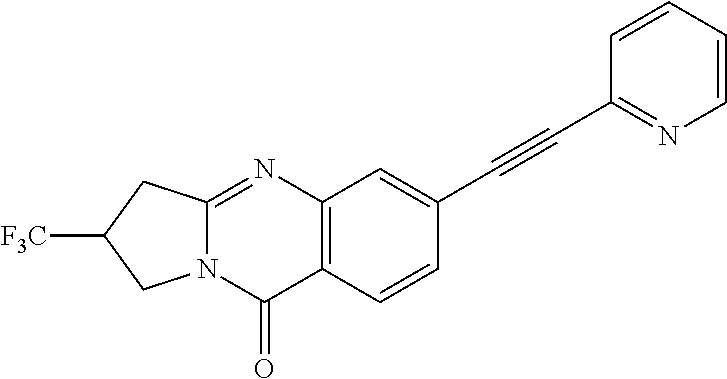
C12=C(C=CC(C#CC3=NC=CC=C3)=C1)C(=O)N1C(=N2)CC([F3C])C1
